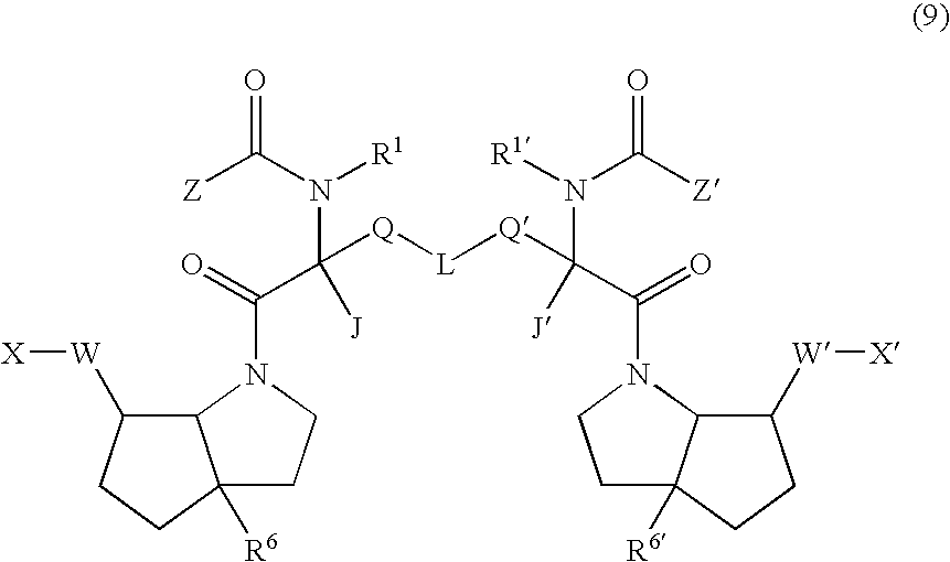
[Z]C(N([R1])C(C(=O)N1CCC2([R6])C1C([W][X])CC2)([Q][L][Q]C(N([R1])C([Z])=O)(C(=O)N1C2C([R6])(CC1)CCC2[W][X])[J])[J])=O
